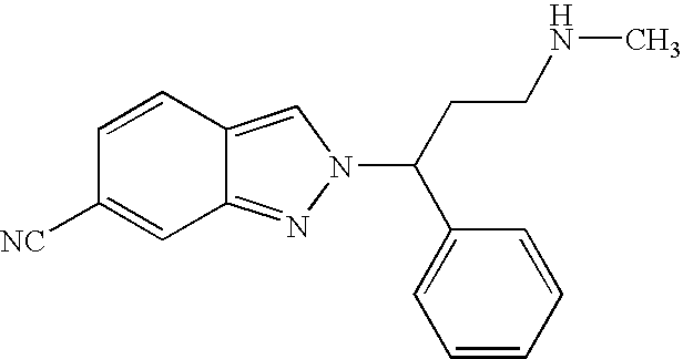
C1=CC2=CN(C(C3=CC=CC=C3)CCNC)N=C2C=C1[NC]
